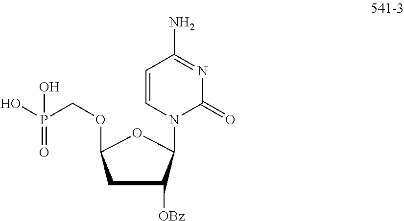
C1C([OBz])C(N2C(=O)N=C(N)C=C2)OC1OCP(O)(=O)O
